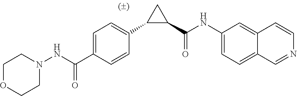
C1=C(C(NN2CCOCC2)=O)C=CC(C2C(C(NC3=CC=C4C=NC=CC4=C3)=O)C2)=C1
